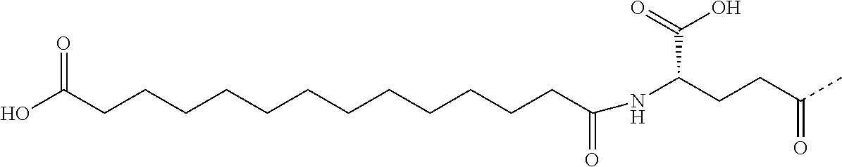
OC(CCCCCCCCCCCCC(=O)NC(CCC(C)=O)C(O)=O)=O
